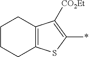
C12=C(C([CO2Et])=C(*)S1)CCCC2
